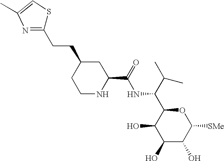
C1(O)C(O)C([SMe])OC(C(C(C)C)NC(C2CC(CCC3=NC(C)=CS3)CCN2)=O)C1O
